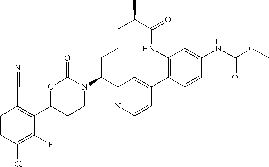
C1=CC(Cl)=C(F)C(C2CCN(C3C4=NC=CC(=C4)C4=C(C=C(NC(=O)OC)C=C4)NC(=O)C(C)CCC3)C(=O)O2)=C1C#N
